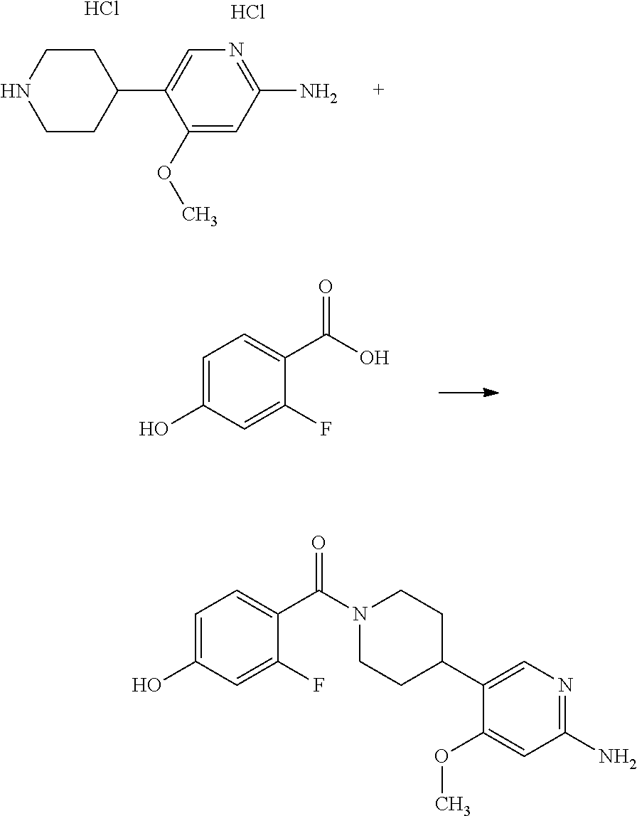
O(C)C1=CC(N)=NC=C1C1CCNCC1.Cl.Cl.C1=C(O)C=C(F)C(C(=O)O)=C1.COC1=CC(N)=NC=C1C1CCN(C(C2=CC=C(O)C=C2F)=O)CC1
